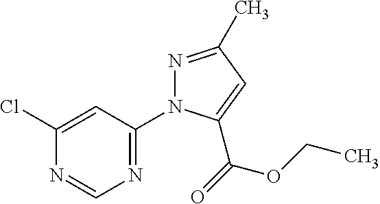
N1=C(N2N=C(C)C=C2C(=O)OCC)C=C(Cl)N=C1
